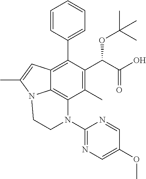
C1=CC(C2=C3C4=C(C(C)=C2C(C(O)=O)OC(C)(C)C)N(C2=NC=C(OC)C=N2)CCN4C(C)=C3)=CC=C1
